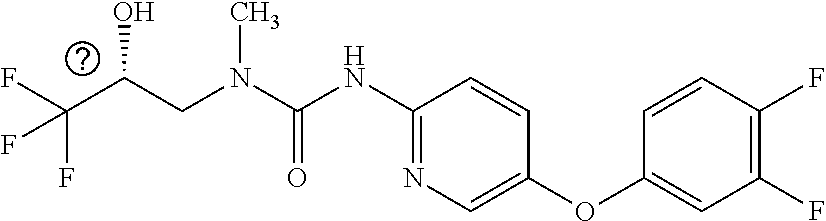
N(C(=O)NC1=NC=C(OC2=CC(F)=C(F)C=C2)C=C1)(CC(O)C(F)(F)F)C
